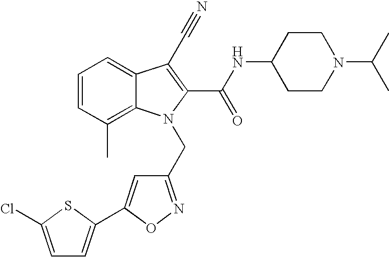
C1CC(NC(C2=C(C#N)C3=CC=CC(C)=C3N2CC2=NOC(C3=CC=C(Cl)S3)=C2)=O)CCN1C(C)C
